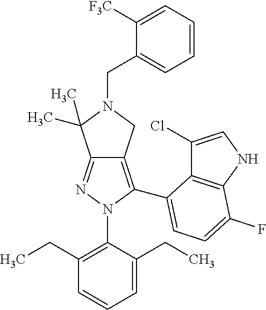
C12=NN(C3=C(CC)C=CC=C3CC)C(C3=CC=C(F)C4=C3C(Cl)=CN4)=C1CN(CC1=CC=CC=C1[F3C])C2(C)C
